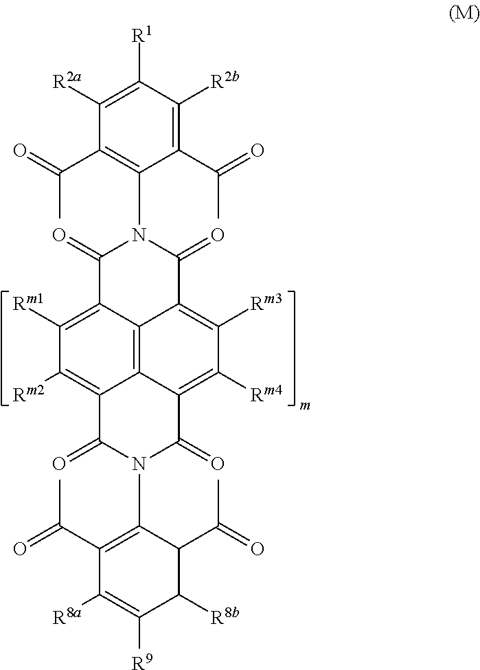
C1(C(=O)C)=C([R2b])C([R1])=C([R2a])C(C(=O)C)=C1N1C(=O)C2=C([Rm3])C([Rm4])=C3C4=C2C(=C([Rm1])C([Rm2])=C4C(=O)N(C2=C(C(=O)C)C([R8a])=C([R9])C([R8b])C2C(=O)C)C3=O)C1=O
